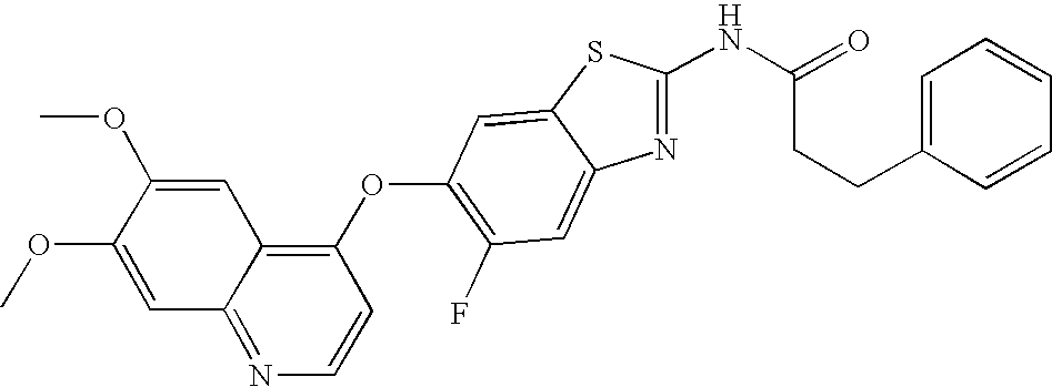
C1(OC2=C(F)C=C3N=C(NC(=O)CCC4=CC=CC=C4)SC3=C2)=C2C(=NC=C1)C=C(OC)C(OC)=C2
